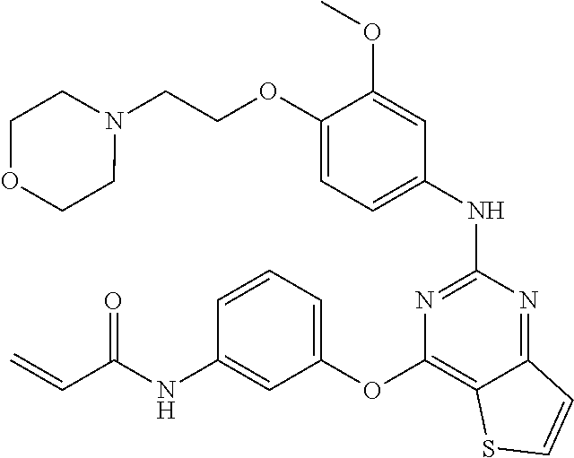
O(C1=CC=C(NC2=NC(OC3=CC=CC(NC(C=C)=O)=C3)=C3C(=N2)C=CS3)C=C1OC)CCN1CCOCC1
